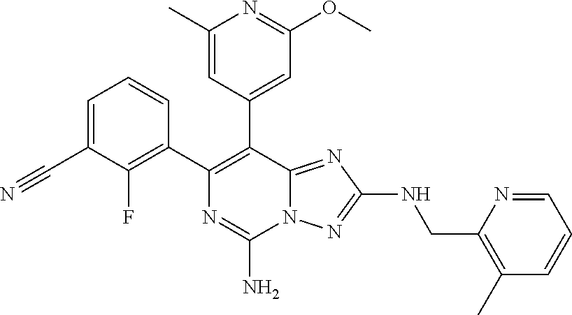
C1=C(C#N)C(F)=C(C2=C(C3=CC(OC)=NC(C)=C3)C3=NC(NCC4=C(C)C=CC=N4)=NN3C(N)=N2)C=C1
